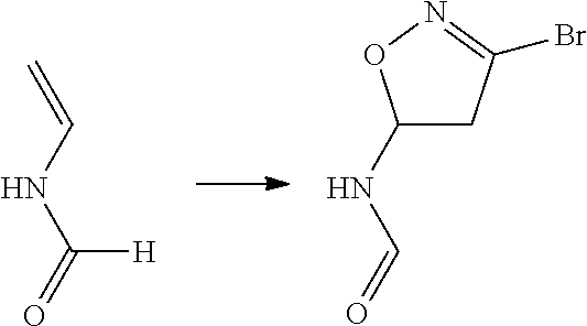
C([H])(=O)NC=C.C(=O)NC1CC(Br)=NO1
